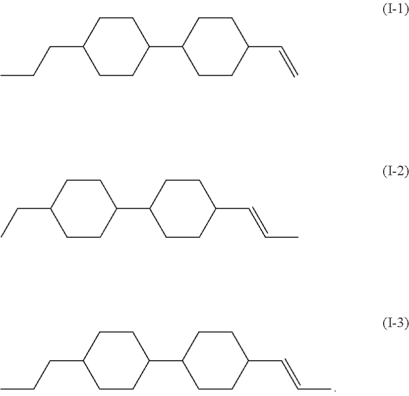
C1CC(C2CCC(C=CC)CC2)CCC1CCC.C1CC(C2CCC(C=C)CC2)CCC1CCC.C1CC(C2CCC(C=CC)CC2)CCC1CC
